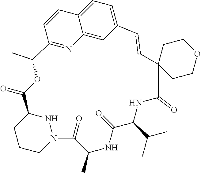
C1CCN2NC1C(=O)OC(C)C1=NC3=CC(=CC=C3C=C1)C=CC1(C(=O)NC(C(C)C)C(=O)NC(C)C2=O)CCOCC1
